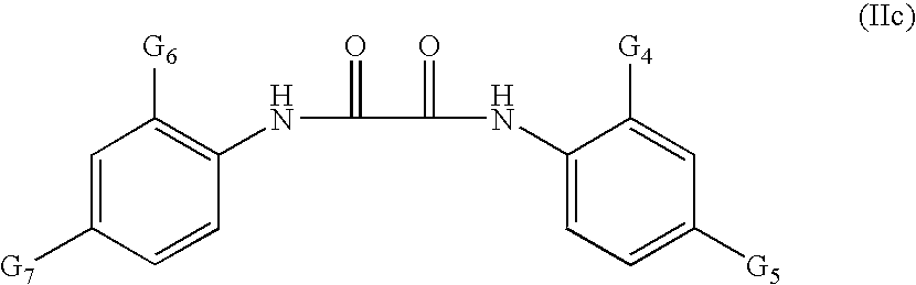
C1=C([G7])C=CC(NC(=O)C(=O)NC2=CC=C([G5])C=C2[G4])=C1[G6]
